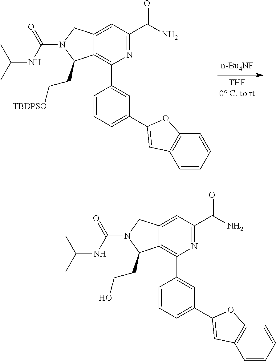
C12=C(C3=CC(C4=CC5=C(C=CC=C5)O4)=CC=C3)N=C(C(N)=O)C=C1CN(C(NC(C)C)=O)C2CC[TBDPSO].C12=C(C3=CC(C4=CC5=C(C=CC=C5)O4)=CC=C3)N=C(C(N)=O)C=C1CN(C(NC(C)C)=O)C2CCO
